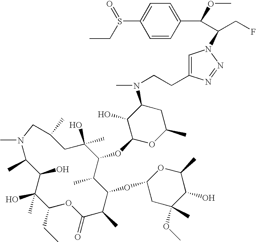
C1(O)(C)C(O)C(C)N(C)CC(C)CC(O)(C)C(OC2OC(C)CC(N(C)CCC3=CN(C(CF)C(C4=CC=C(S(CC)=O)C=C4)OC)N=N3)C2O)C(C)C(OC2CC(OC)(C)C(O)C(C)O2)C(C)C(=O)OC1CC
